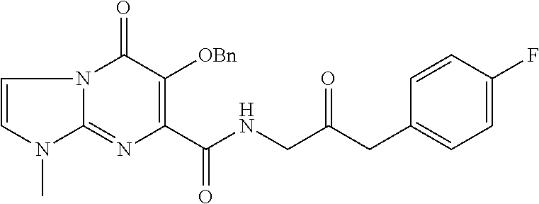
N1=C2N(C)C=CN2C(=O)C([OBn])=C1C(NCC(CC1=CC=C(F)C=C1)=O)=O
